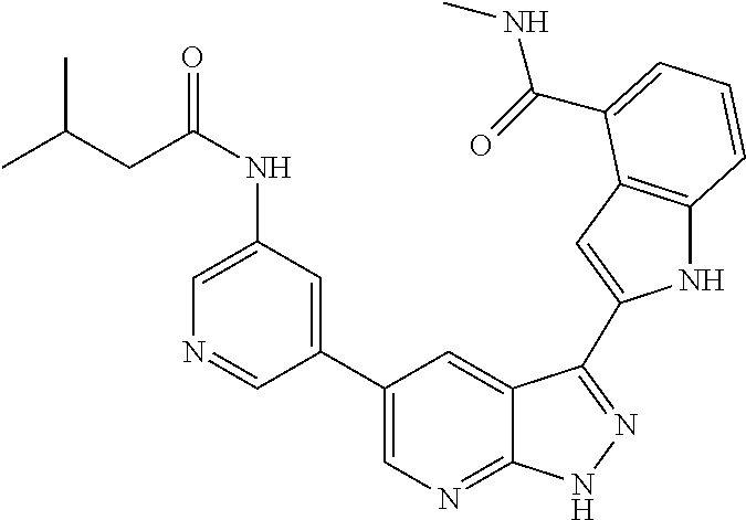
C1(C2=CN=C3C(=C2)C(C2=CC4=C(N2)C=CC=C4C(=O)NC)=NN3)=CC(NC(=O)CC(C)C)=CN=C1
